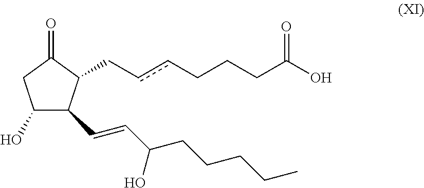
C1(=O)CC(O)C(C=CC(CCCCC)O)C1CccCCCC(O)=O
